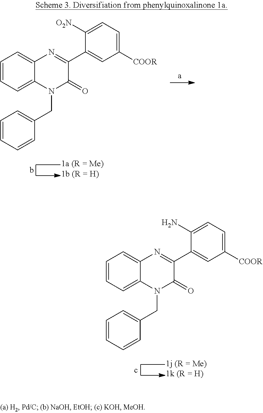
C1(N)=CC=C([COOR])C=C1C1=NC2=CC=CC=C2N(CC2=CC=CC=C2)C1=O.C1([O2N])=CC=C([COOR])C=C1C1=NC2=CC=CC=C2N(CC2=CC=CC=C2)C1=O
